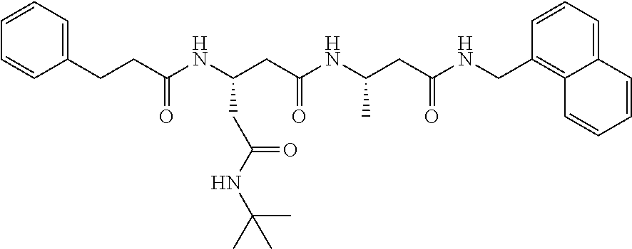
N(C(CC(NC(CC(NCC1=C2C(=CC=C1)C=CC=C2)=O)C)=O)CC(=O)NC(C)(C)C)C(CCC1=CC=CC=C1)=O
